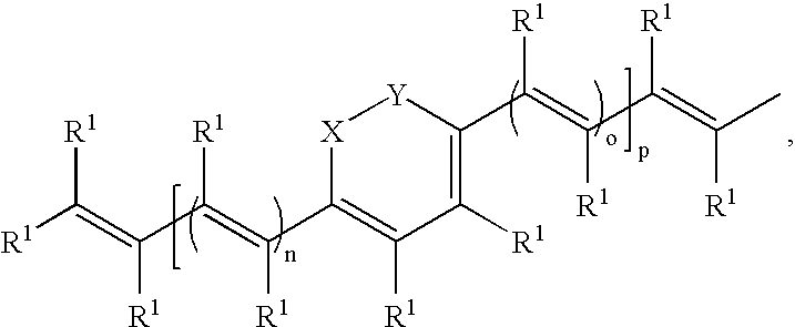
C(C(=C(C1=C([R1])C([R1])=C(C(=C(C(=C(C)[R1])[R1])[R1])[R1])[Y][X]1)[R1])[R1])([R1])=C([R1])[R1]
